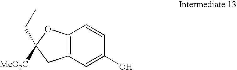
C12=C(C=C(O)C=C1)CC([MeO2C])(CC)O2
